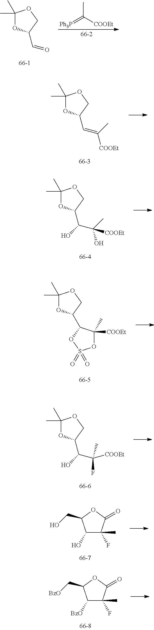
C1(C)(C)OC(C=O)CO1.[Ph3P]=C([COOEt])C.C1(C)(C)OC(C=C([COOEt])C)CO1.C1(C)(C)OC(C(C(O)(C)[COOEt])O)CO1.C1(C)(C)OC(C2C([COOEt])(C)OS(=O)(=O)O2)CO1.C1(C)(C)OC(C(C(F)([COOEt])C)O)CO1.C1(O)C(F)(C)C(=O)OC1CO.C1([BzO])C(F)(C)C(=O)OC1C[BzO]
